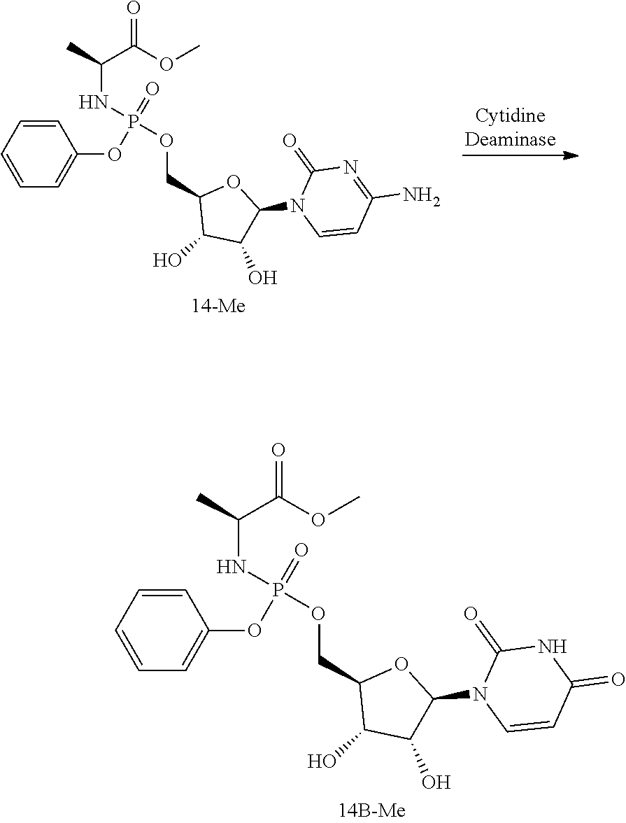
C1=CC=CC=C1OP(NC(C)C(OC)=O)(OCC1C(O)C(O)C(N2C=CC(N)=NC2=O)O1)=O.C1=CC=CC=C1OP(NC(C)C(OC)=O)(OCC1C(O)C(O)C(N2C=CC(=O)NC2=O)O1)=O
